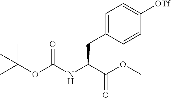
[OTf]C1=CC=C(CC(C(=O)OC)NC(=O)OC(C)(C)C)C=C1
